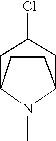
C1C(Cl)CC2CCC1N2C
